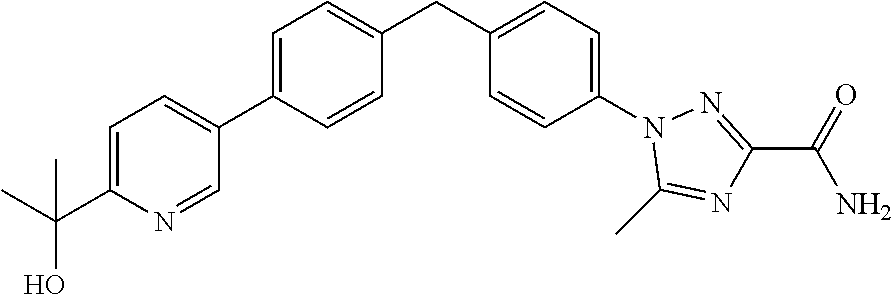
C1=C(C2=CC=C(C(C)(O)C)N=C2)C=CC(CC2=CC=C(N3C(C)=NC(C(=O)N)=N3)C=C2)=C1
